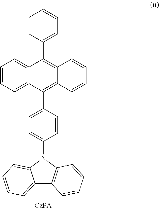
C1=CC=C(C2=C3C(=C(C4=CC=C(N5C6=CC=CC=C6C6=C5C=CC=C6)C=C4)C4=CC=CC=C24)C=CC=C3)C=C1
